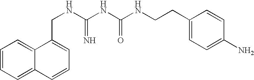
C1=CC=C2C(=C1)C(CNC(NC(NCCC1=CC=C(N)C=C1)=O)=N)=CC=C2
